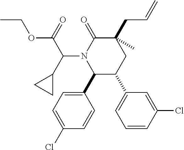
C1(C2=CC=C(Cl)C=C2)C(C2=CC=CC(Cl)=C2)CC(CC=C)(C)C(=O)N1C(C1CC1)C(=O)OCC
